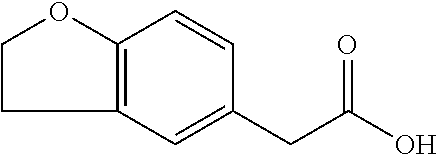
C12=C(C=C(CC(O)=O)C=C1)CCO2
